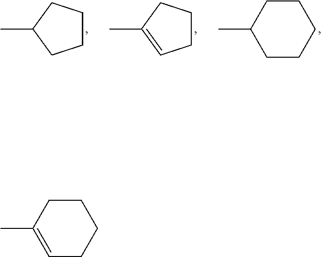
C1CC(C)=CCC1.C1CCC(C)C1.C1CCC(C)=C1.C1CC(C)CCC1
